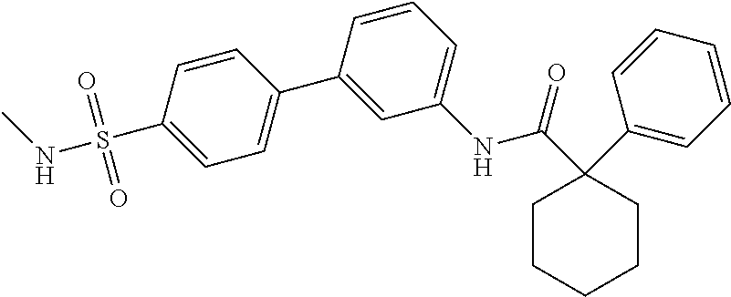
C1=CC(C2=CC=C(S(=O)(=O)NC)C=C2)=CC(NC(C2(C3=CC=CC=C3)CCCCC2)=O)=C1
